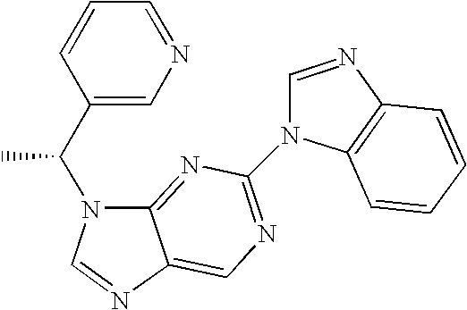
C12=NC(N3C=NC4=C3C=CC=C4)=NC=C1N=CN2C(C1=CN=CC=C1)C
